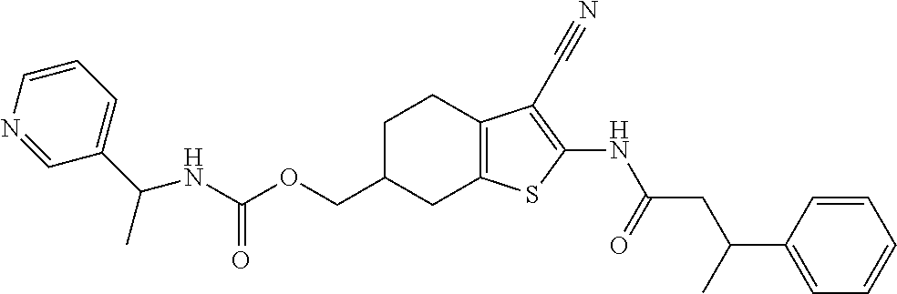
C(C1CC2=C(CC1)C(C#N)=C(NC(CC(C1=CC=CC=C1)C)=O)S2)OC(NC(C)C1=CC=CN=C1)=O
